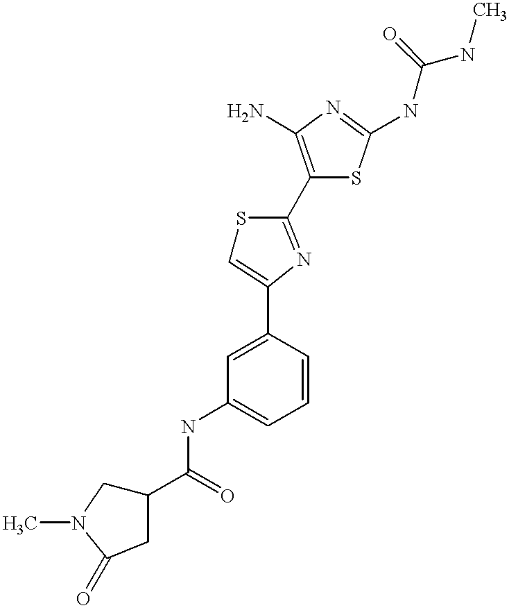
C1(C(=O)NC2=CC=CC(C3=CSC(C4=C(N)N=C(NC(NC)=O)S4)=N3)=C2)CN(C)C(=O)C1
